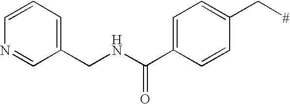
C1=C(C(NCC2=CC=CN=C2)=O)C=CC(C[#])=C1
